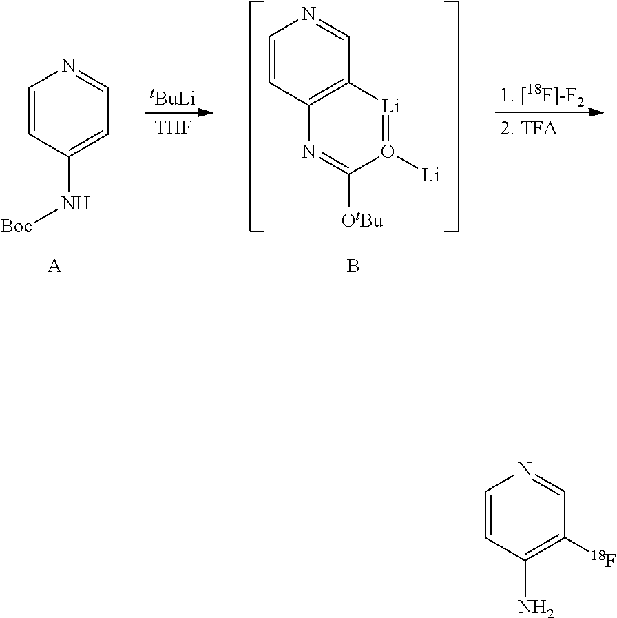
C1=CC(N)=C([18F])C=N1.[tBuLi].[THF].C1=CC(N[Boc])=CC=N1.[A].C1=CC2=C(C=N1)[Li]=O([Li])C([OtBu])=N2.B
